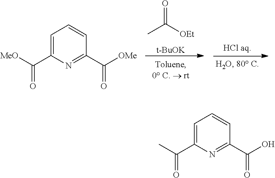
CC([OEt])=O.[t-BuOK].C1=C(C([MeO])=O)N=C(C([OMe])=O)C=C1.C1=C(C(C)=O)N=C(C(O)=O)C=C1
